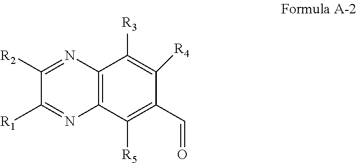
C1([R2])=NC2=C(N=C1[R1])C([R5])=C(C=O)C([R4])=C2[R3]
